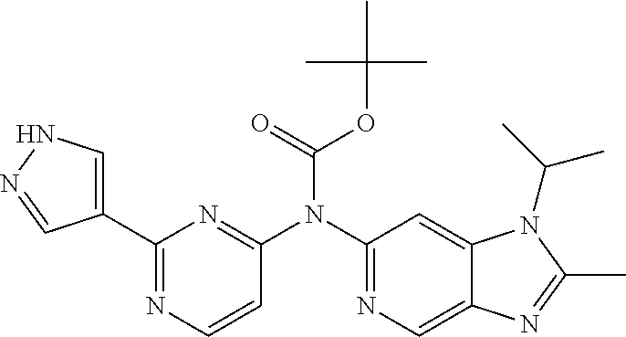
C1(N(C2=NC(C3=CNN=C3)=NC=C2)C(=O)OC(C)(C)C)=NC=C2C(=C1)N(C(C)C)C(C)=N2
